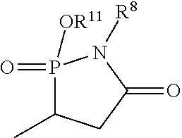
C1(C)CC(=O)N([R8])P1(=O)[OR11]
